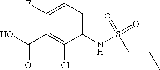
C1(F)=CC=C(NS(=O)(=O)CCC)C(Cl)=C1C(O)=O
